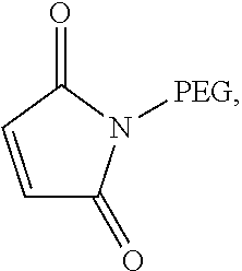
O=C1C=CC(=O)N1[PEG]
